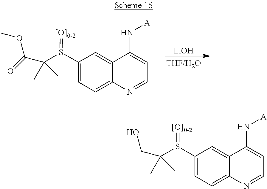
[LiOH].C1(S(C(C(=O)OC)(C)C)=[[O]0-2])=CC=C2C(=C1)C(N[A])=CC=N2.C1(S(C(CO)(C)C)=[[O]0-2])=CC=C2C(=C1)C(N[A])=CC=N2
